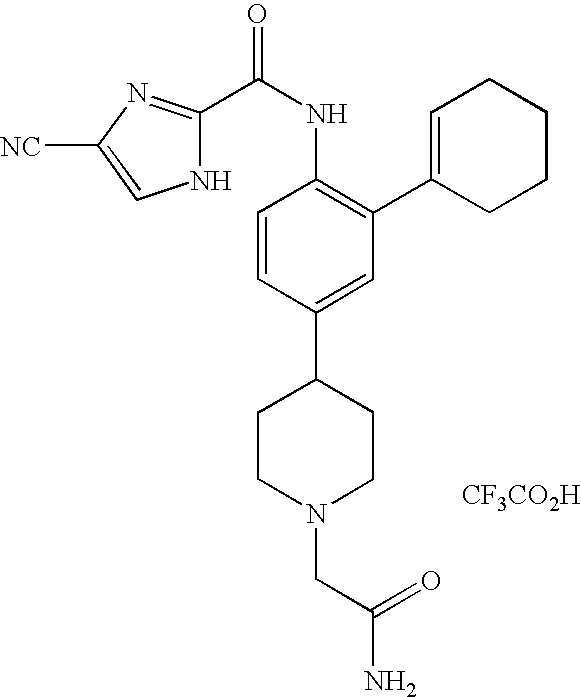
[CF3CO2H].C1CN(CC(N)=O)CCC1C1=CC(C2=CCCCC2)=C(NC(=O)C2=NC([NC])=CN2)C=C1
